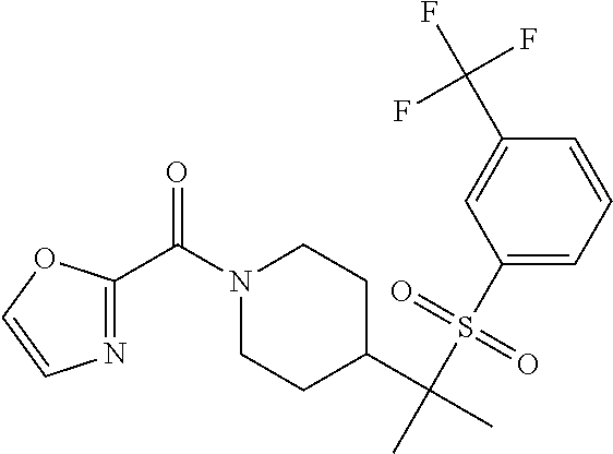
C(=O)(N1CCC(C(C)(S(C2=CC=CC(C(F)(F)F)=C2)(=O)=O)C)CC1)C1=NC=CO1
